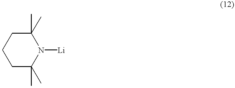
C1C(C)(C)N([Li])C(C)(C)CC1
